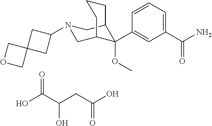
C1(C(N)=O)=CC=CC(C2(OC)C3CN(C4CC5(C4)COC5)CC2CCC3)=C1.OC(C(CC(O)=O)O)=O
